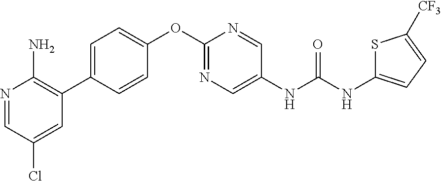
C1(OC2=NC=C(NC(NC3=CC=C([CF3])S3)=O)C=N2)=CC=C(C2=C(N)N=CC(Cl)=C2)C=C1
